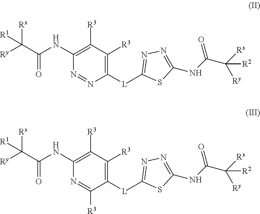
N1=NC([L]C2=NN=C(NC(C([Rx])([Ry])[R2])=O)S2)=C([R3])C([R3])=C1NC(C([Ry])([Rx])[R1])=O.N1=C([R3])C([L]C2=NN=C(NC(C([Rx])([Ry])[R2])=O)S2)=C([R3])C([R3])=C1NC(C([Ry])([Rx])[R1])=O
